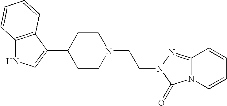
C12=C(C(C3CCN(CCN4N=C5N(C4=O)C=CC=C5)CC3)=CN1)C=CC=C2
